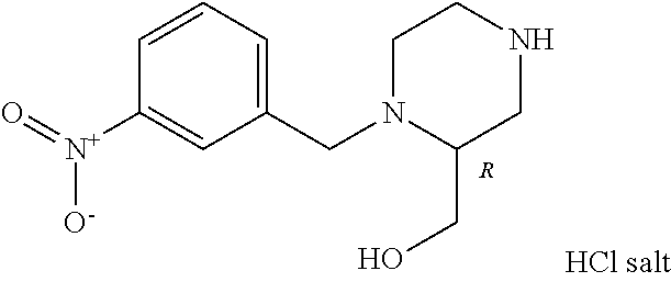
C1(CN2CCNCC2CO)=CC=CC([N+]([O-])=O)=C1.[R]
